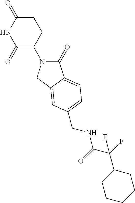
C1(=O)N(C2CCC(=O)NC2=O)CC2=CC(CNC(C(F)(C3CCCCC3)F)=O)=CC=C12
